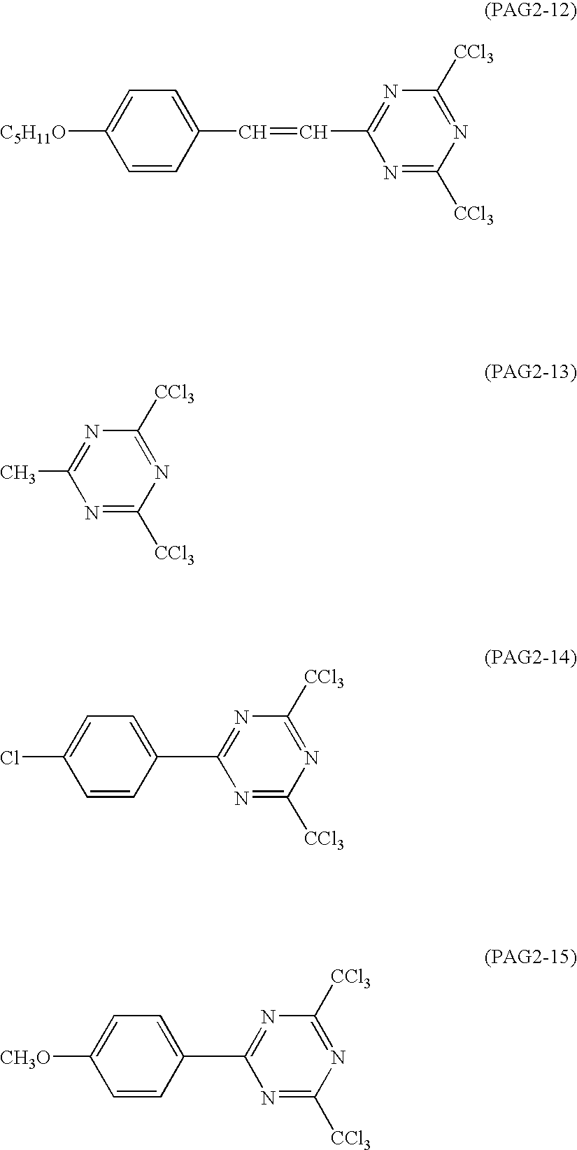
C1=CC(C=CC2=NC([CCl3])=NC([CCl3])=N2)=CC=C1[C5H11O].CC1=NC([CCl3])=NC([CCl3])=N1.C1(C2=NC([CCl3])=NC([CCl3])=N2)=CC=C(Cl)C=C1.C1(C2=NC([CCl3])=NC([CCl3])=N2)=CC=C([CH3O])C=C1
